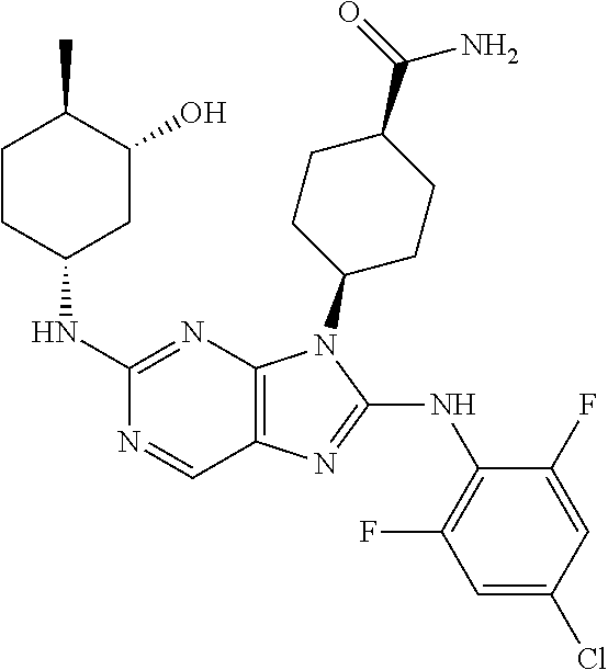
C1(NC2CC(O)C(C)CC2)=NC2=C(C=N1)N=C(NC1=C(F)C=C(Cl)C=C1F)N2C1CCC(C(=O)N)CC1
